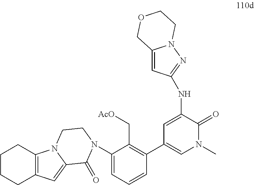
C1=C(NC2=NN3C(=C2)COCC3)C(=O)N(C)C=C1C1=C(C[AcO])C(N2C(=O)C3=CC4=C(N3CC2)CCCC4)=CC=C1
